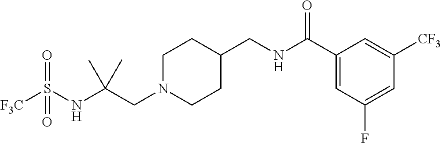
[F3C]S(NC(CN1CCC(CNC(C2=CC(F)=CC([CF3])=C2)=O)CC1)(C)C)(=O)=O
